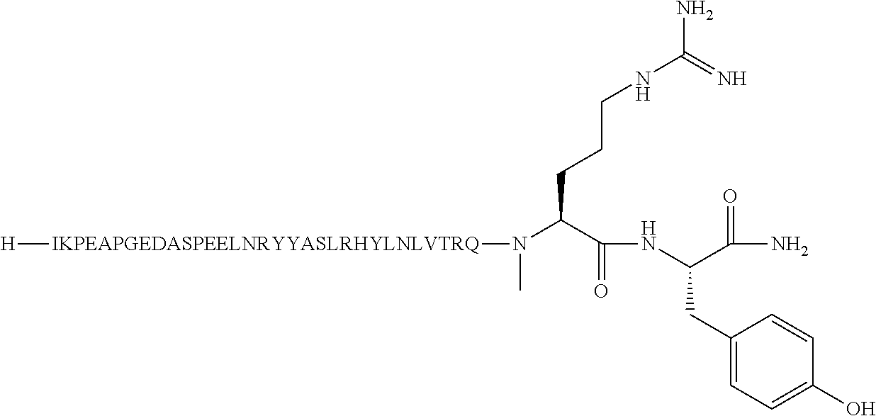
[H][IKPEAPGEDASPEELNRYYASLRHYLNLVTRQ]N(C(C(NC(C(=O)N)CC1=CC=C(O)C=C1)=O)CCCNC(=N)N)C
